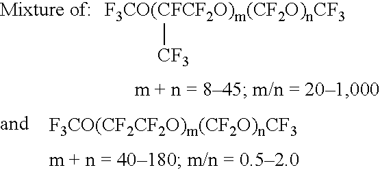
[F3CO(CFCF2O)m(CF2O)nCF3][CF3].[F3CO(CF2CF2O)m(CF2O)nCF3]
